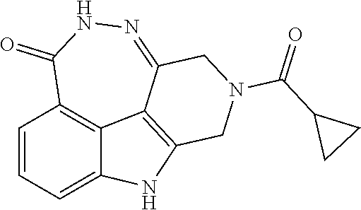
C1=CC=C2C3=C1C(=O)NN=C1C3=C(CN(C(C3CC3)=O)C1)N2
